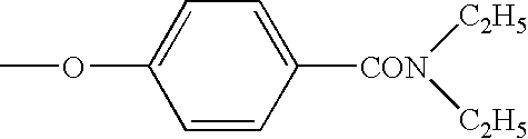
COC1=CC=C([CON]([C2H5])[C2H5])C=C1
